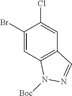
C1(Cl)=CC2=C(C=C1Br)N([Boc])N=C2
